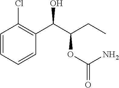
C1=CC=CC(C(C(CC)OC(N)=O)O)=C1Cl
